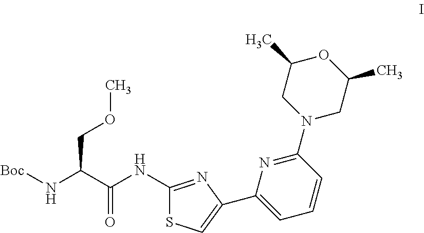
C1(NC(=O)C(N[Boc])COC)=NC(C2=CC=CC(N3CC(C)OC(C)C3)=N2)=CS1
